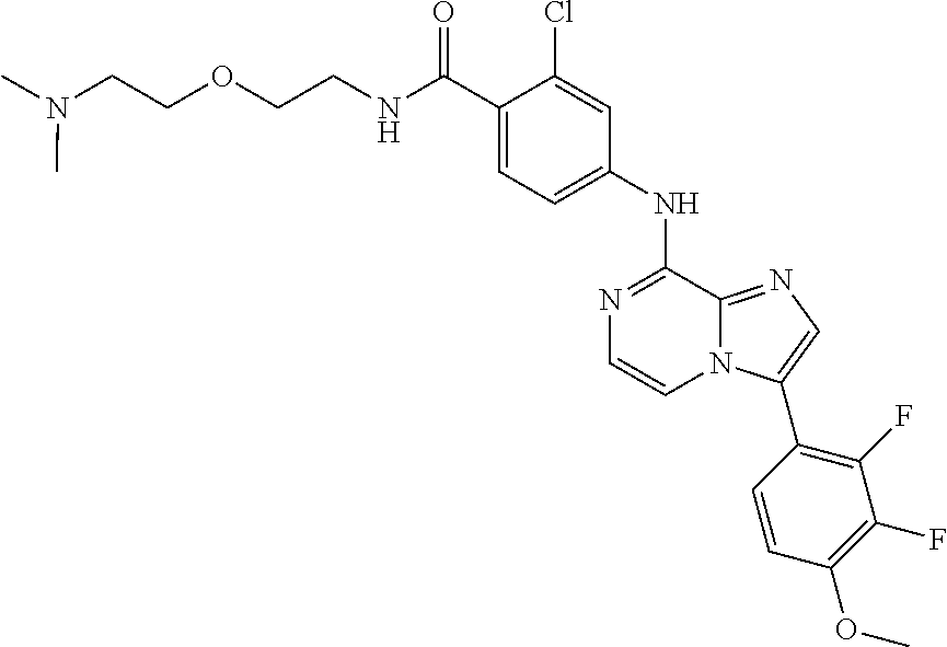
C1(C(NCCOCCN(C)C)=O)=CC=C(NC2=NC=CN3C2=NC=C3C2=C(F)C(F)=C(OC)C=C2)C=C1Cl
